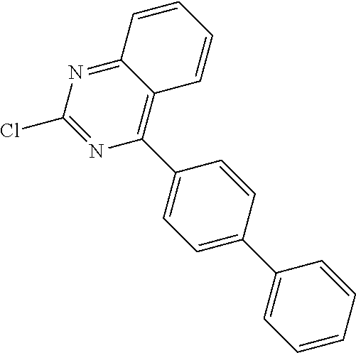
C12=NC(Cl)=NC(C3=CC=C(C4=CC=CC=C4)C=C3)=C1C=CC=C2
